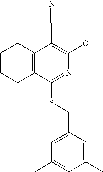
C1CCC2=C(C1)C(C=N)=C(O)N=C2SCC1=CC(C)=CC(C)=C1
